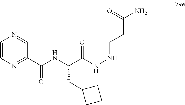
C(C(NNCCC(N)=O)=O)(NC(=O)C1=NC=CN=C1)CC1CCC1
